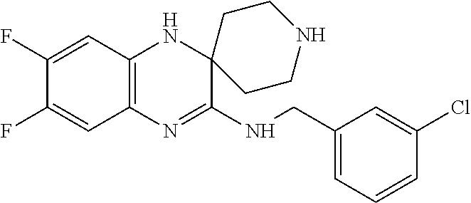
C12=C(N=C(NCC3=CC=CC(Cl)=C3)C3(N1)CCNCC3)C=C(F)C(F)=C2
